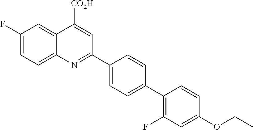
C1(F)=CC=C2C(=C1)C([CO2H])=CC(C1=CC=C(C3=C(F)C=C(OCC)C=C3)C=C1)=N2
